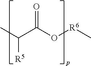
CC([R5])C(=O)O[R6]C
